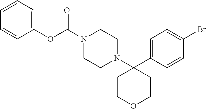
N1(C(=O)OC2=CC=CC=C2)CCN(C2(C3=CC=C(Br)C=C3)CCOCC2)CC1
